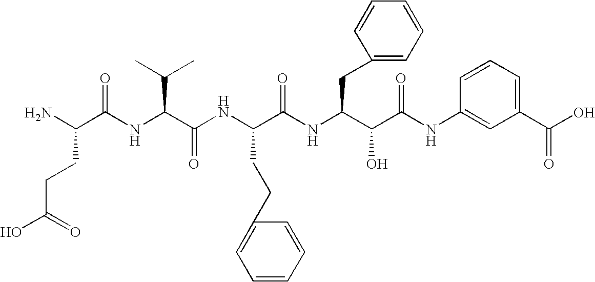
C(C(O)=O)CC(N)C(=O)NC(C(C)C)C(=O)NC(CCC1=CC=CC=C1)C(=O)NC(CC1=CC=CC=C1)C(O)C(=O)NC1=CC(C(O)=O)=CC=C1
